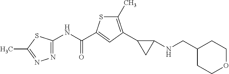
N1=C(NC(=O)C2=CC(C3CC3NCC3CCOCC3)=C(C)S2)SC(C)=N1
